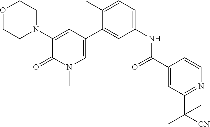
O1CCN(C2=CC(C3=CC(NC(=O)C4=CC(C(C)(C)[CN])=NC=C4)=CC=C3C)=CN(C)C2=O)CC1
